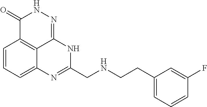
C1=CC=C2C3=C1C(=O)NN=C3NC(CNCCC1=CC=CC(F)=C1)=N2
